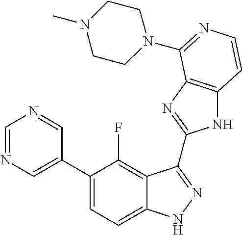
C1=C(C2=CC=C3C(=C2F)C(C2=NC4=C(N2)C=CN=C4N2CCN(C)CC2)=NN3)C=NC=N1
